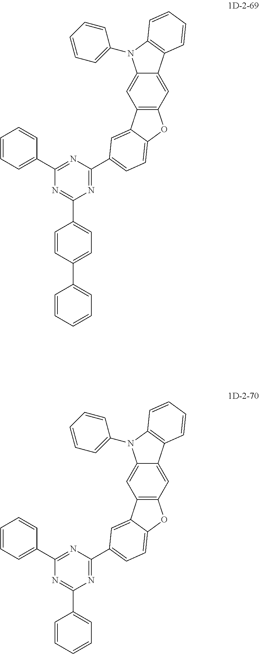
C1(C2=CC=CC=C2)=NC(C2=CC=C3C(=C2)C2=C(O3)C=C3C(=C2)N(C2=CC=CC=C2)C2=C3C=CC=C2)=NC(C2=CC=C(C3=CC=CC=C3)C=C2)=N1.C1(C2=CC=CC=C2)=NC(C2=CC=C3C(=C2)C2=C(O3)C=C3C(=C2)N(C2=CC=CC=C2)C2=C3C=CC=C2)=NC(C2=CC=CC=C2)=N1
